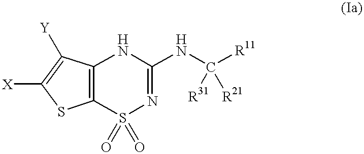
C12=C(S(=O)(=O)N=C(NC([R11])([R31])[R21])N1)SC([X])=C2[Y]
